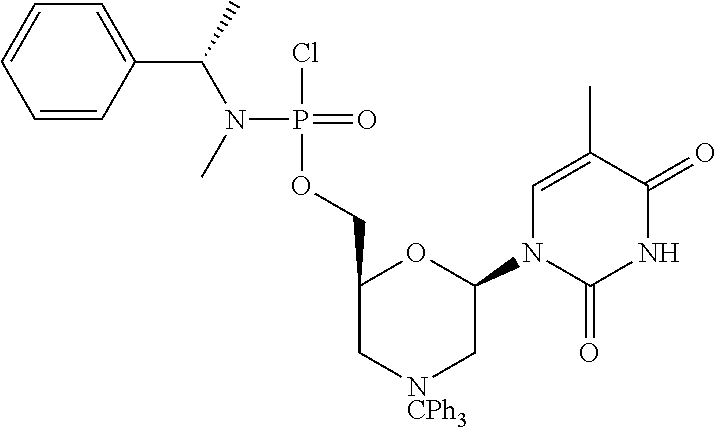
C(N(P(=O)(Cl)OCC1C[NCPh3]CC(N2C(=O)NC(=O)C(C)=C2)O1)C)(C)C1=CC=CC=C1
